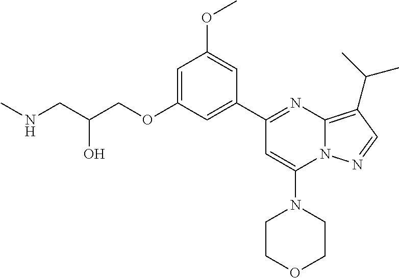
C1=C(OCC(CNC)O)C=C(C2=NC3=C(C(C)C)C=NN3C(N3CCOCC3)=C2)C=C1OC
